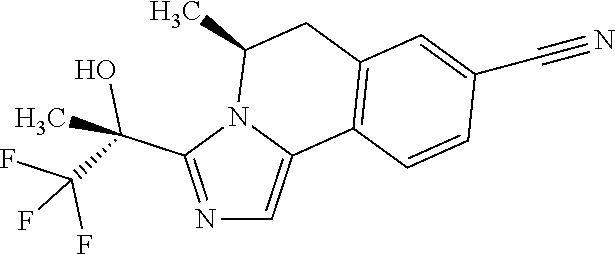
N1=C(C(C(F)(F)F)(O)C)N2C(=C1)C1=C(CC2C)C=C(C#N)C=C1
